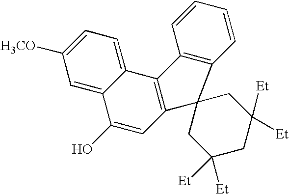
C12=CC=C([H3CO])C=C1C(O)=CC1=C2C2=C(C=CC=C2)C12CC([Et])([Et])CC([Et])([Et])C2
